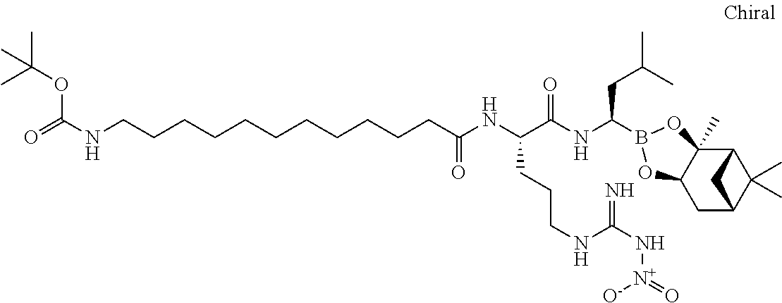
C12C3(C)C(CC(C1(C)C)C2)OB(C(NC(C(NC(=O)CCCCCCCCCCCNC(=O)OC(C)(C)C)CCCNC(N[N+](=O)[O-])=N)=O)CC(C)C)O3
